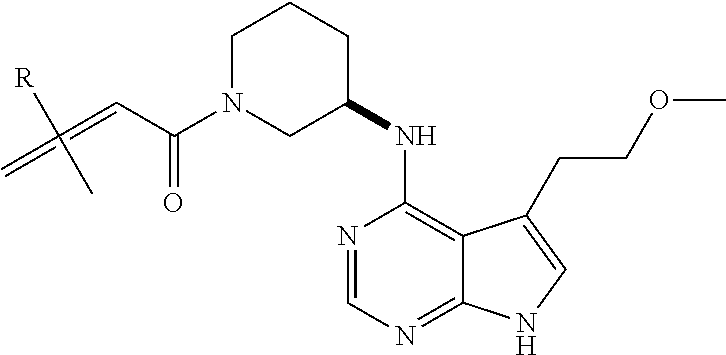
C1(NC2=C3C(=NC=N2)NC=C3CCOC)CN(C(C=C(=C)([R])C)=O)CCC1
